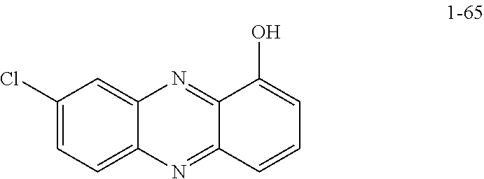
C12=CC(Cl)=CC=C1N=C1C(=N2)C(O)=CC=C1
